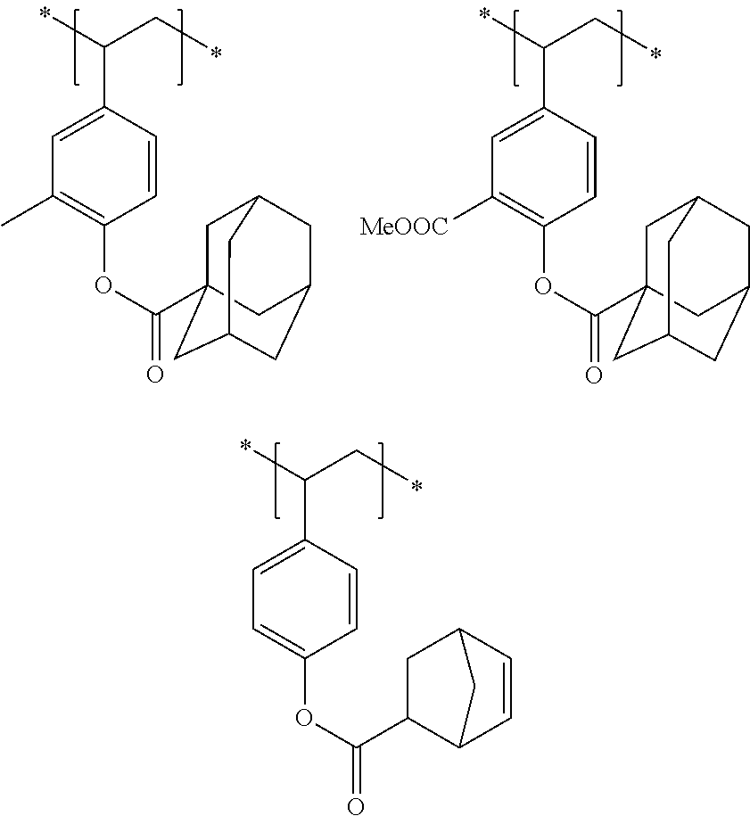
C1=CC(C(C)CC)=CC(C)=C1OC(=O)C12CC3CC(CC(C1)C3)C2.C1=CC(C(C)CC)=CC([MeOOC])=C1OC(=O)C12CC3CC(CC(C1)C3)C2.C1=CC(C(C)CC)=CC=C1OC(=O)C1C2C=CC(C1)C2
